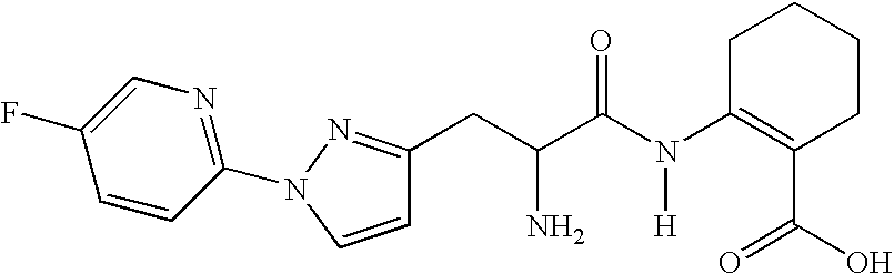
C1=CC(N2N=C(CC(C(N(C3=C(C(=O)O)CCCC3)[H])=O)N)C=C2)=NC=C1F
